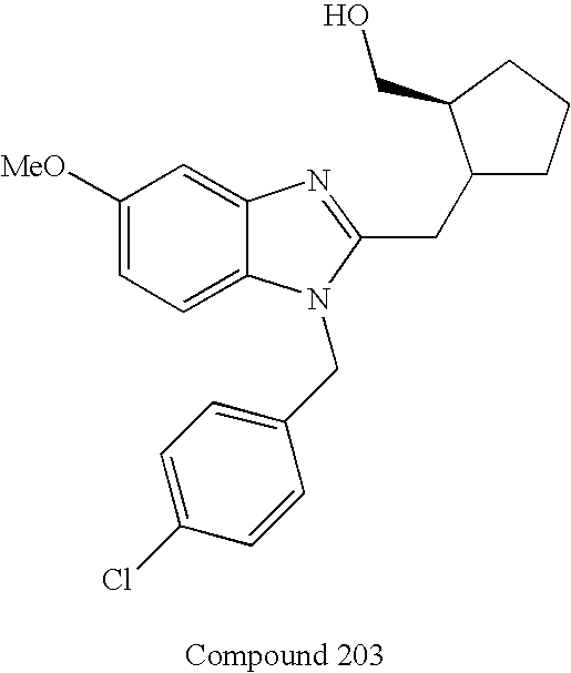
C1([MeO])=CC=C2C(=C1)N=C(CC1CCCC1CO)N2CC1=CC=C(Cl)C=C1
